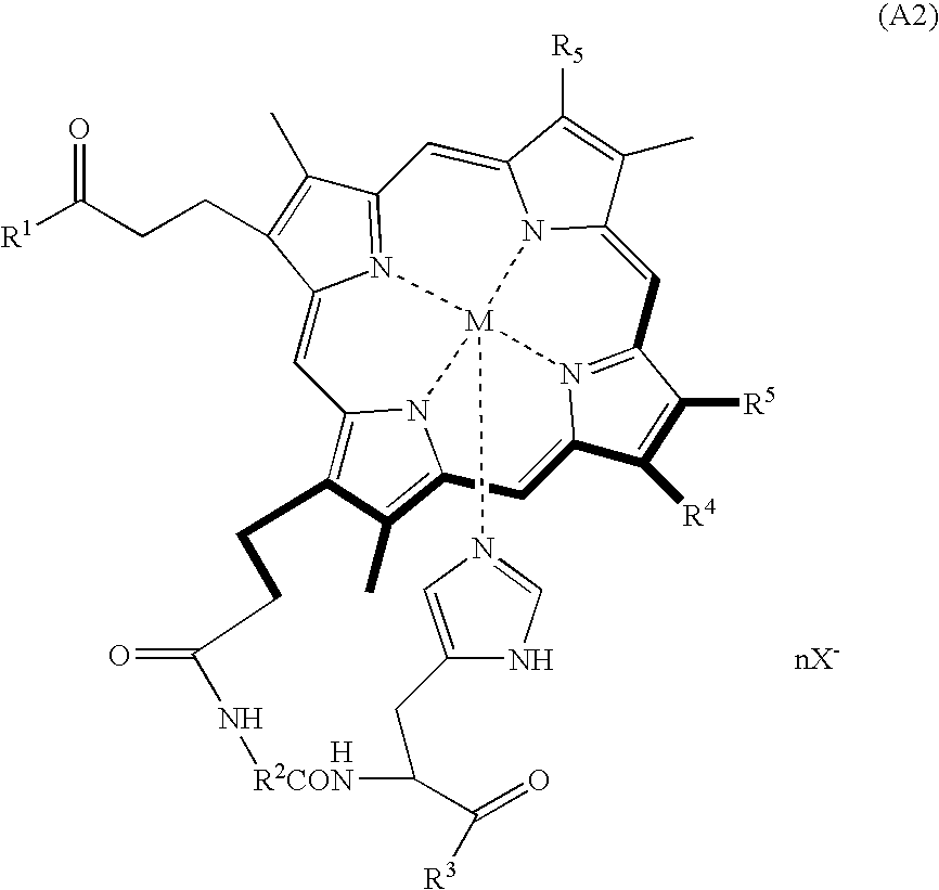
[H].[nX-].C1=C2N3=C(C(C)=C2CCC([R1])=O)C=C2N4C(=CC5=N6C(=CC7=C(C)C8=C1N7[M]346N1=CNC(=C1)CC(C(=O)[R3])[R2CON]NC(=O)CC8)C([R4])=C5[R5])C(C)=C2[R5]
